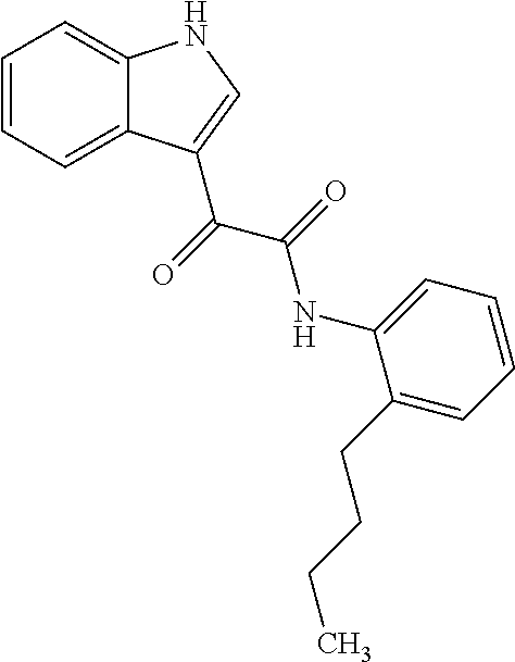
C1=CC=C2C(=C1)NC=C2C(=O)C(=O)NC1=CC=CC=C1CCCC
